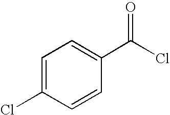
C1=C(Cl)C=CC(C(Cl)=O)=C1
